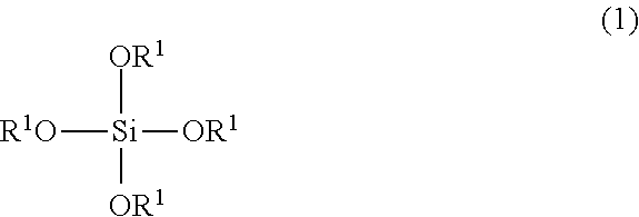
[R1O][Si]([OR1])([OR1])[OR1]
